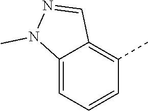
C12=CC=CC(C)=C1C=NN2C
